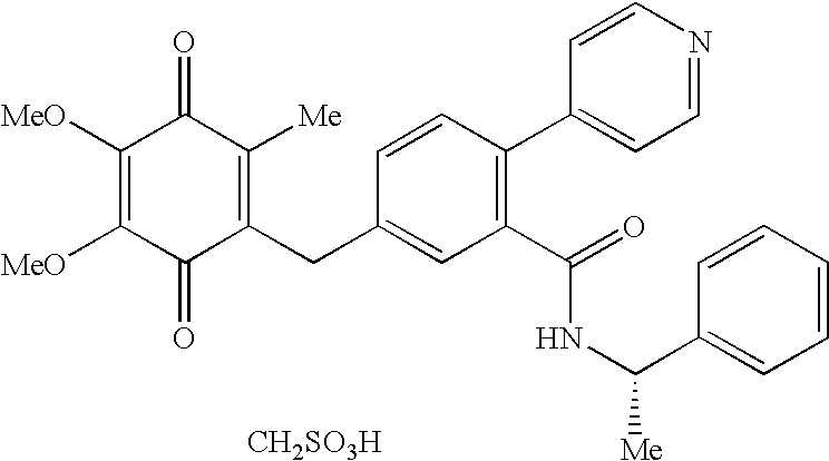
C1(=O)C(CC2=CC(C(NC(C3=CC=CC=C3)[Me])=O)=C(C3=CC=NC=C3)C=C2)=C([Me])C(=O)C([MeO])=C1[MeO].[CH2SO3H]
